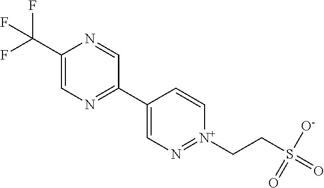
C1(C(F)(F)F)=CN=C(C2=CN=[N+](CCS(=O)([O-])=O)C=C2)C=N1
